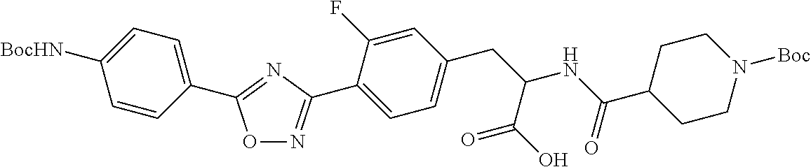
C1(C2=NC(C3=CC=C(CC(NC(C4CCN([Boc])CC4)=O)C(O)=O)C=C3F)=NO2)=CC=C([BocHN])C=C1
